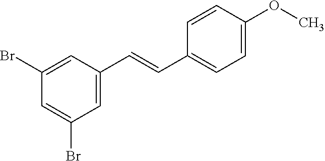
C1(Br)=CC(C=CC2=CC=C(OC)C=C2)=CC(Br)=C1
